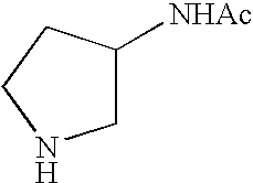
C1C([NHAc])CCN1
